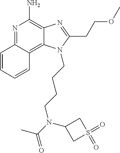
N1=C2C(=C3C(=C1N)N=C(CCOC)N3CCCCN(C(=O)C)C1CS(=O)(=O)C1)C=CC=C2
